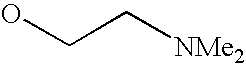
OCC[NMe2]
